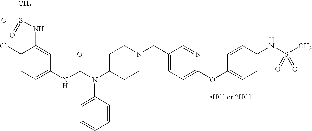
[HCl or 2HCl].C1(NC(N(C2CCN(CC3=CC=C(OC4=CC=C(NS(C)(=O)=O)C=C4)N=C3)CC2)C2=CC=CC=C2)=O)=CC=C(Cl)C(NS(C)(=O)=O)=C1
